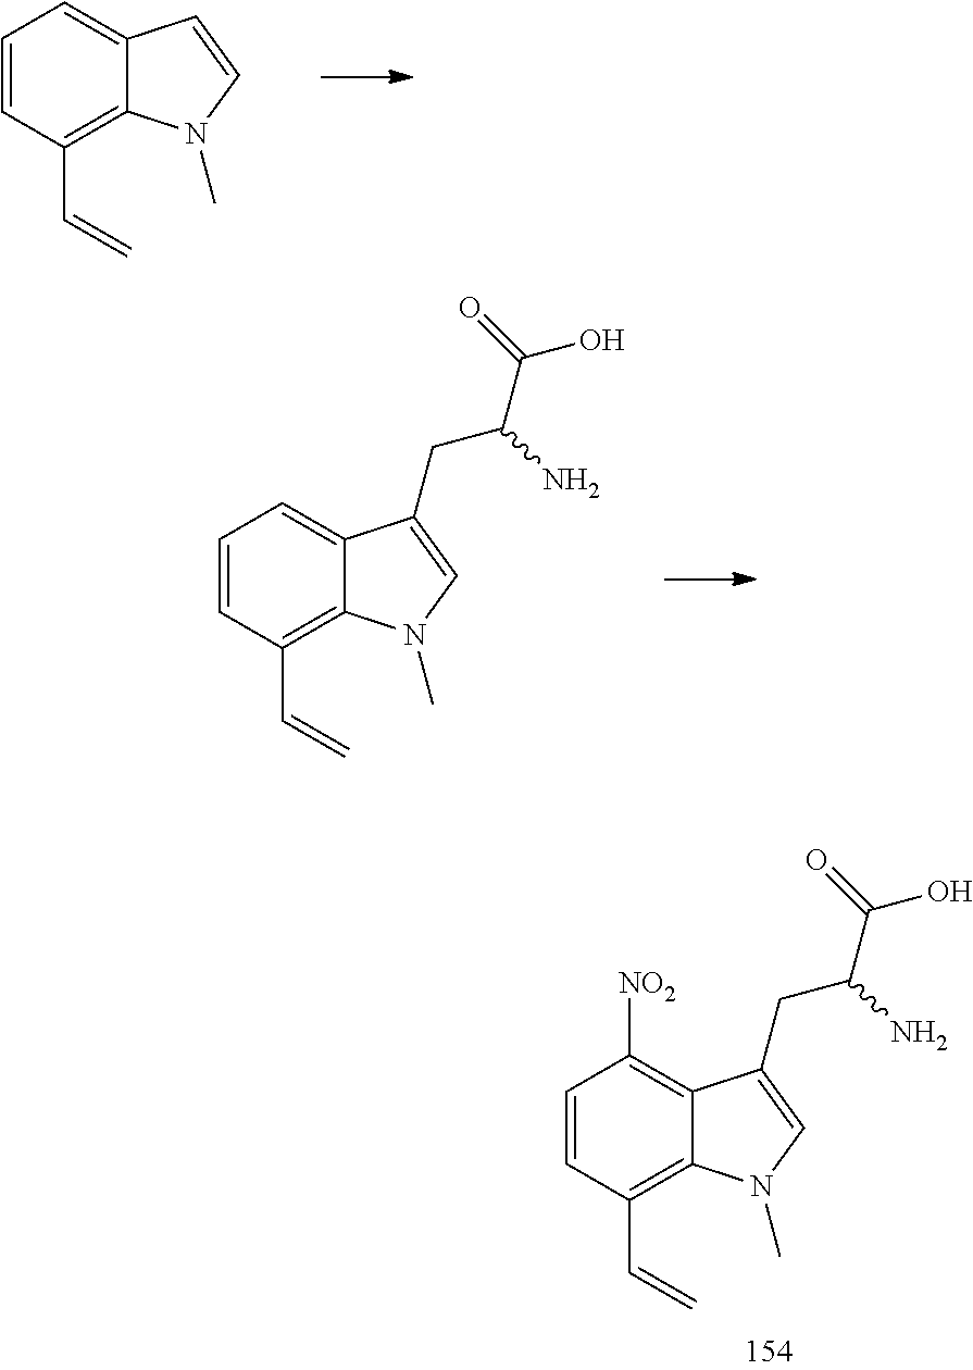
C1=CC(C=C)=C2C(=C1)C=CN2C.C1=CC(C=C)=C2C(=C1)C(CC(C(=O)O)N)=CN2C.C1=CC(C=C)=C2C(=C1[NO2])C(CC(C(=O)O)N)=CN2C
